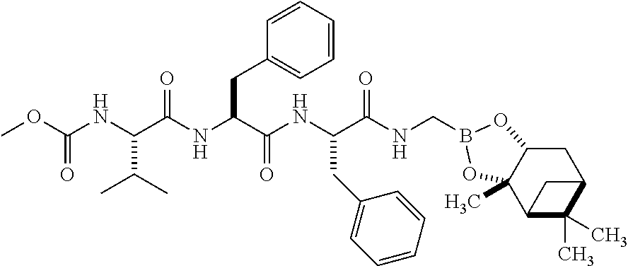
C(NC(C(NC(C(NC(C(NCB1OC2CC3C(C)(C)C(C3)C2(C)O1)=O)CC1=CC=CC=C1)=O)CC1=CC=CC=C1)=O)C(C)C)(=O)OC
